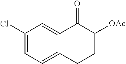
C1(Cl)=CC=C2C(=C1)C(=O)C([OAc])CC2
